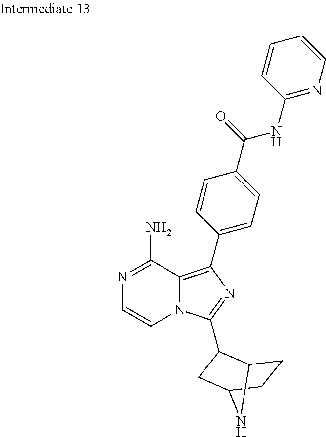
N1=C(N)C2=C(C3=CC=C(C(NC4=NC=CC=C4)=O)C=C3)N=C(C3C4CCC(C3)N4)N2C=C1
